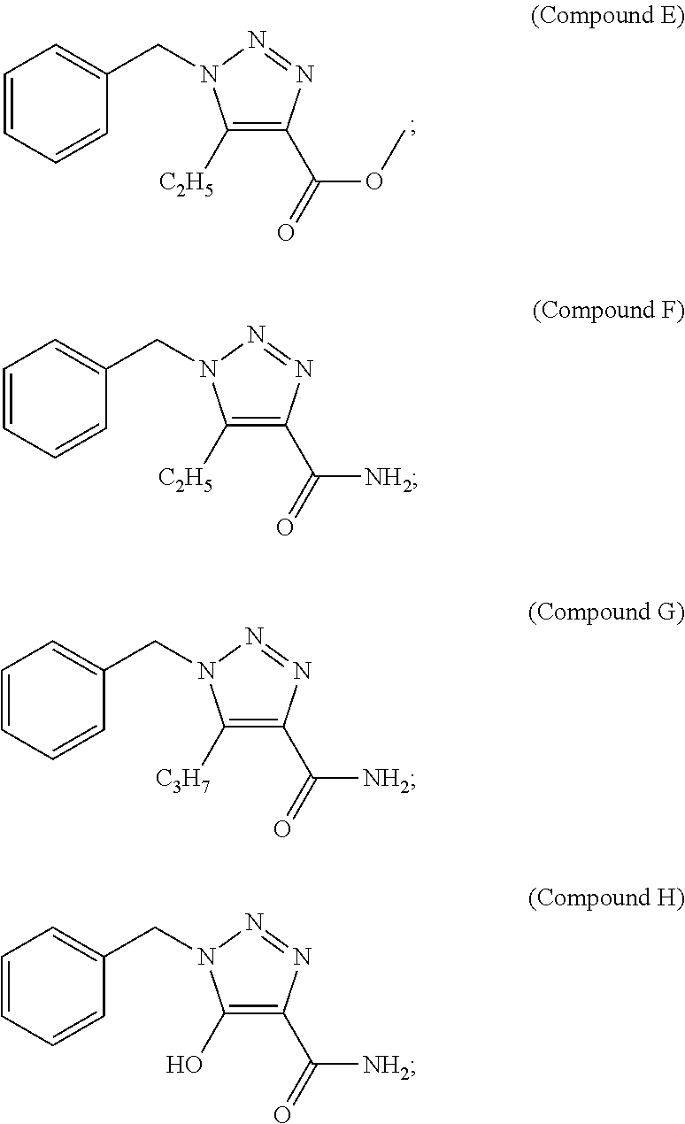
C1=CC=CC(CN2C([C2H5])=C(C(OC)=O)N=N2)=C1.C1=CC=CC(CN2C([C2H5])=C(C([NH2])=O)N=N2)=C1.C1=CC=CC(CN2C([C3H7])=C(C([NH2])=O)N=N2)=C1.C1=CC=CC(CN2C(O)=C(C([NH2])=O)N=N2)=C1
